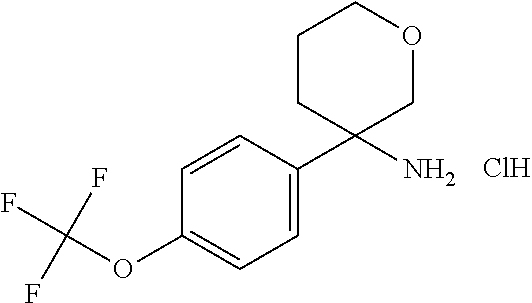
C1(C2(N)COCCC2)=CC=C(OC(F)(F)F)C=C1.Cl
